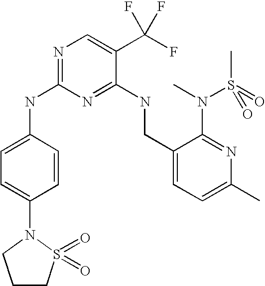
C1(CNC2=NC(NC3=CC=C(N4S(=O)(=O)CCC4)C=C3)=NC=C2C(F)(F)F)=CC=C(C)N=C1N(S(C)(=O)=O)C
